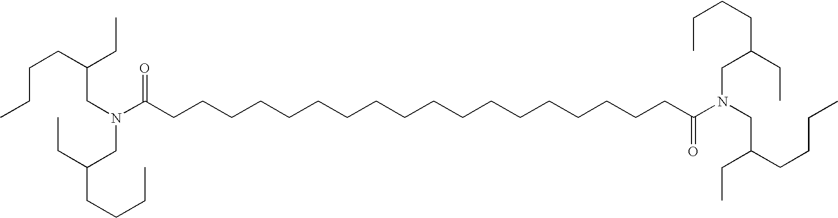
C(N(C(CCCCCCCCCCCCCCCCCCC(N(CC(CC)CCCC)CC(CC)CCCC)=O)=O)CC(CCCC)CC)C(CCCC)CC
